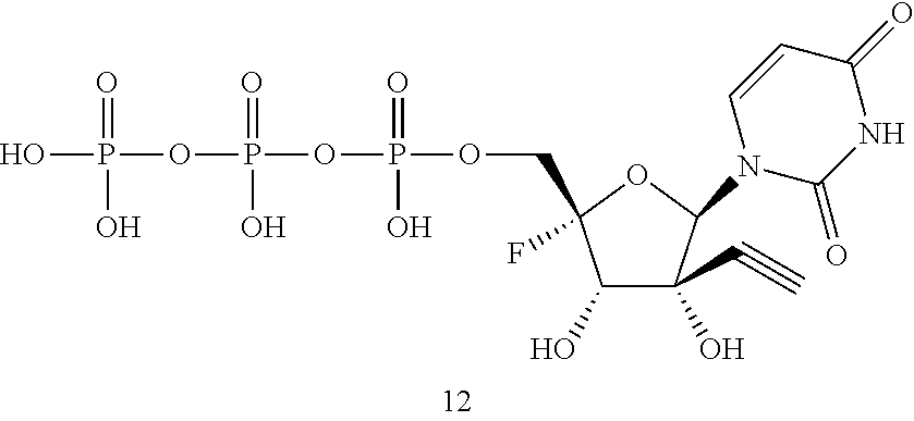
OP(OP(OP(=O)(O)OCC1(F)C(O)C(C#C)(O)C(N2C(=O)NC(=O)C=C2)O1)(=O)O)(=O)O
